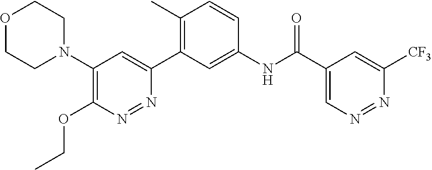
C1(N2CCOCC2)=C(OCC)N=NC(C2=C(C)C=CC(NC(C3=CN=NC([CF3])=C3)=O)=C2)=C1
